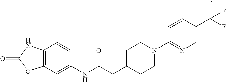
C12=C(C=CC(NC(CC3CCN(C4=NC=C(C(F)(F)F)C=C4)CC3)=O)=C1)NC(=O)O2
